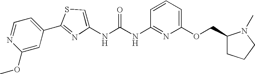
C1(OC)=CC(C2=NC(NC(NC3=NC(OCC4CCCN4C)=CC=C3)=O)=CS2)=CC=N1
